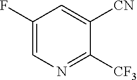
C1(F)=CN=C([CF3])C([CN])=C1
